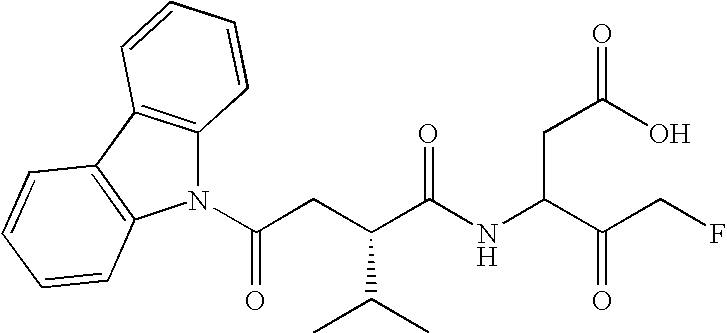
N1(C(CC(C(NC(C(CF)=O)CC(O)=O)=O)C(C)C)=O)C2=C(C3=C1C=CC=C3)C=CC=C2
